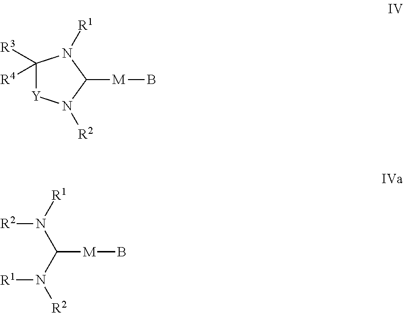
C1([R3])([R4])[Y]N([R2])C([M]B)N1[R1].[R2]N([R1])C(N([R2])[R1])[M]B
